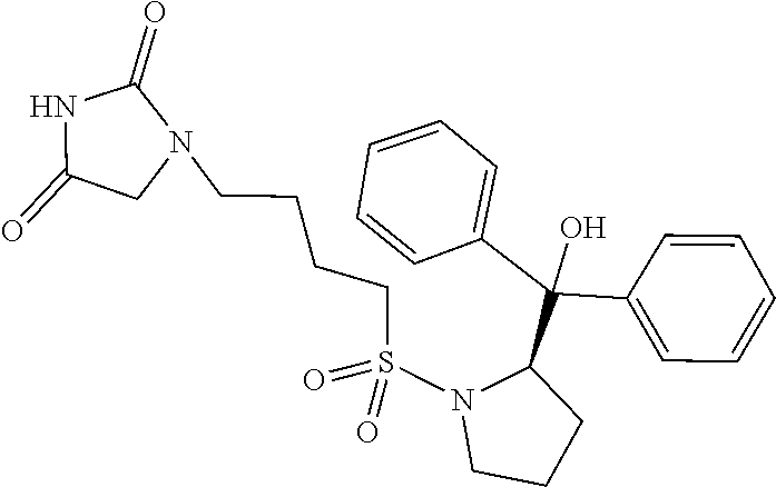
C1=CC=CC=C1C(C1=CC=CC=C1)(O)C1N(S(=O)(=O)CCCCN2CC(=O)NC2=O)CCC1
